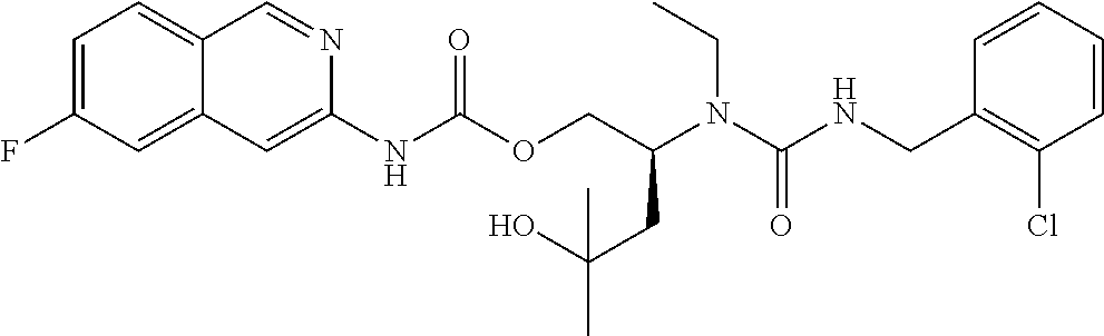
C1=CC(CNC(N(C(COC(NC2=CC3=CC(F)=CC=C3C=N2)=O)CC(O)(C)C)CC)=O)=C(Cl)C=C1
